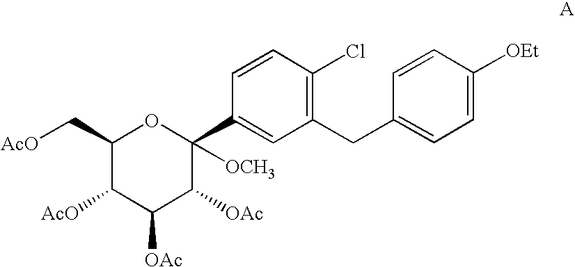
C1=CC(CC2=C(Cl)C=CC(C3([OCH3])C([OAc])C([OAc])C([AcO])C(C[AcO])O3)=C2)=CC=C1[OEt]
